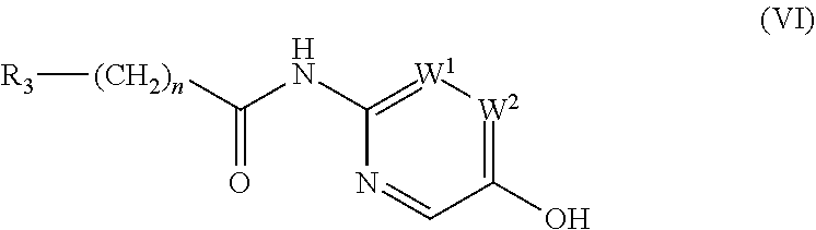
C1(O)=[W2][W1]=C(NC([(CH2)n][R3])=O)N=C1
